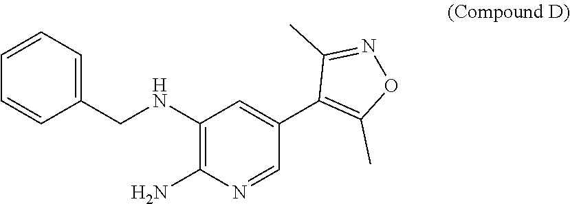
C1=CC=C(CNC2=C(N)N=CC(C3=C(C)ON=C3C)=C2)C=C1
